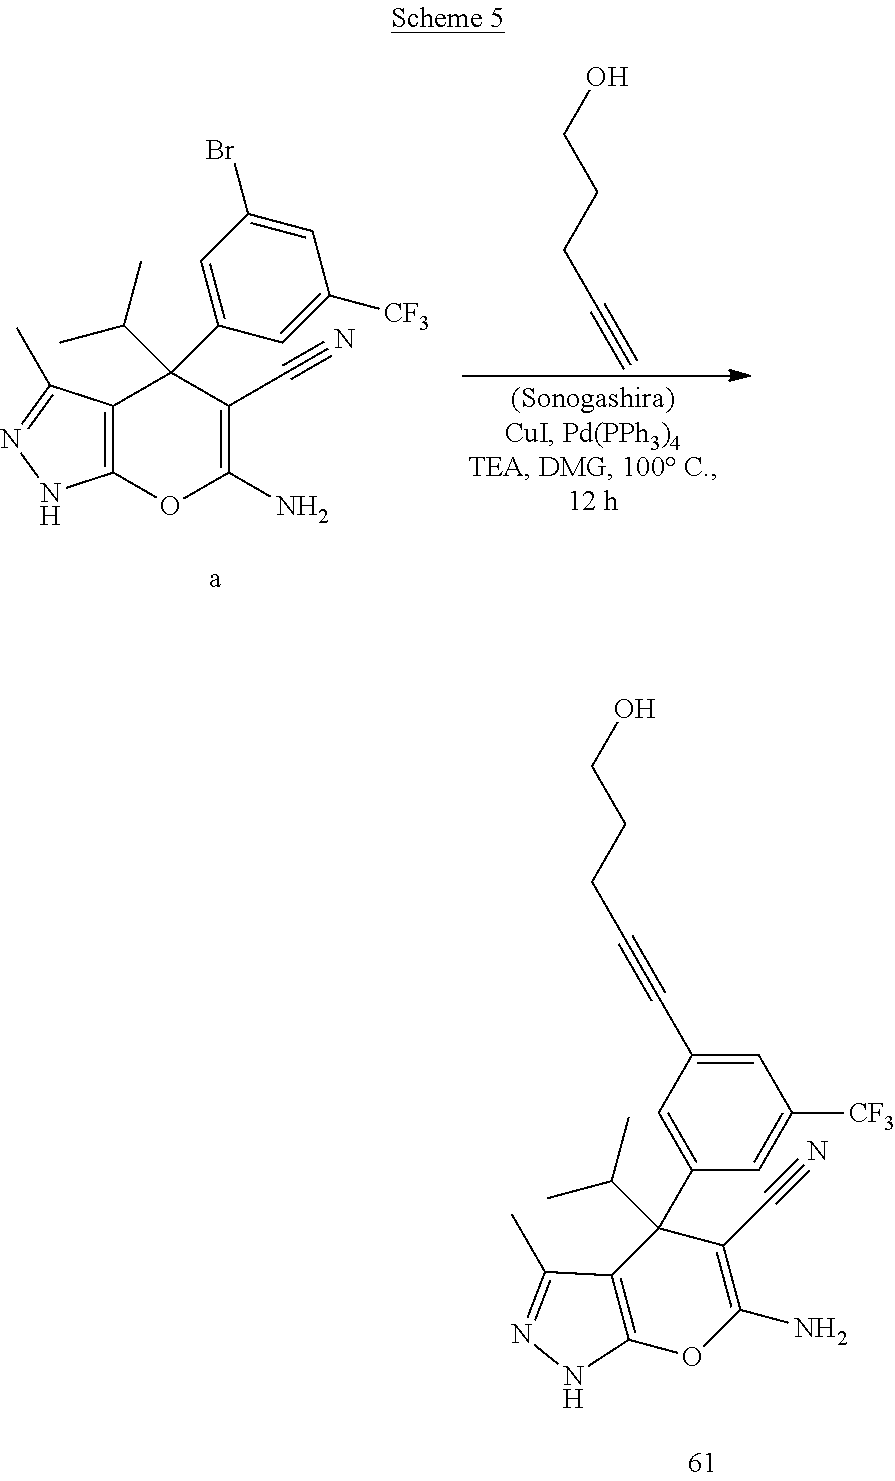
C12=C(OC(N)=C(C#N)C1(C(C)C)C1=CC(Br)=CC([CF3])=C1)NN=C2C.OCCCC#C.C12=C(OC(N)=C(C#N)C1(C(C)C)C1=CC(C#CCCCO)=CC([CF3])=C1)NN=C2C
